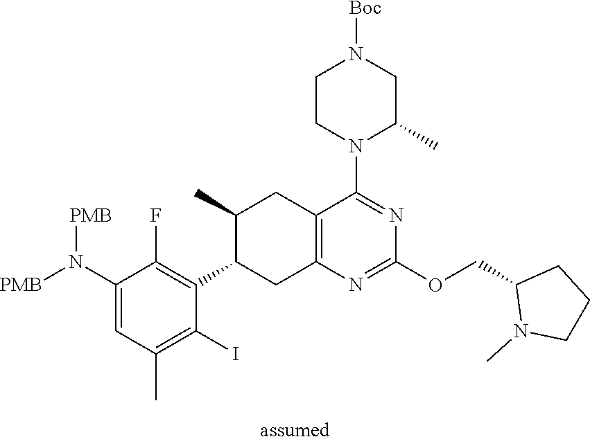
C1(N([PMB])[PMB])=CC(C)=C(I)C(C2CC3=C(CC2C)C(N2C(C)CN([Boc])CC2)=NC(OCC2N(C)CCC2)=N3)=C1F.[assumed]
